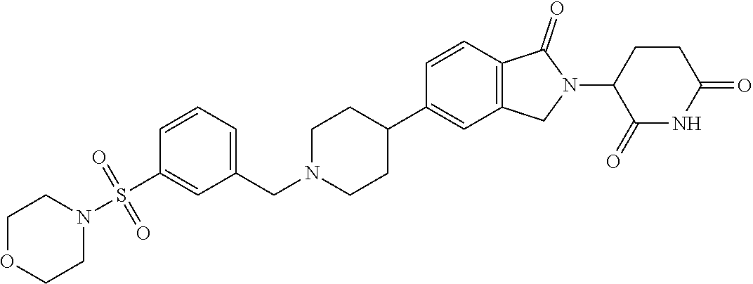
C1=CC2=C(C=C1C1CCN(CC3=CC=CC(S(N4CCOCC4)(=O)=O)=C3)CC1)CN(C1C(=O)NC(=O)CC1)C2=O
